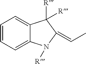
C1=CC=C2C(=C1)C([R])([R])C(=CC)N2[R]
